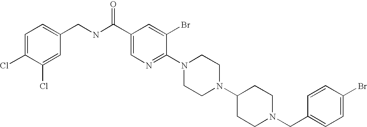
C1(Br)=CC=C(CN2CCC(N3CCN(C4=NC=C(C(NCC5=CC=C(Cl)C(Cl)=C5)=O)C=C4Br)CC3)CC2)C=C1
